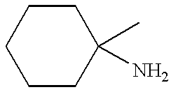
C1CCCC(C)(N)C1
